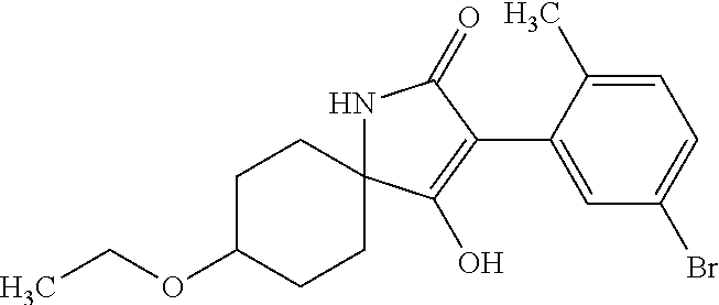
CCOC1CCC2(CC1)NC(=O)C(C1=CC(Br)=CC=C1C)=C2O
